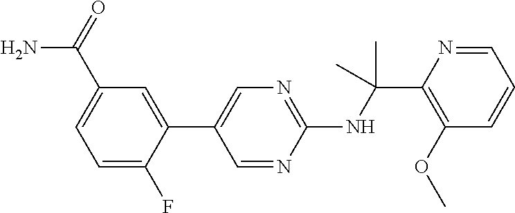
N(C(C1=C(OC)C=CC=N1)(C)C)C1=NC=C(C2=CC(C(=O)N)=CC=C2F)C=N1
